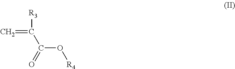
[R3]C(C(O[R4])=O)=C
